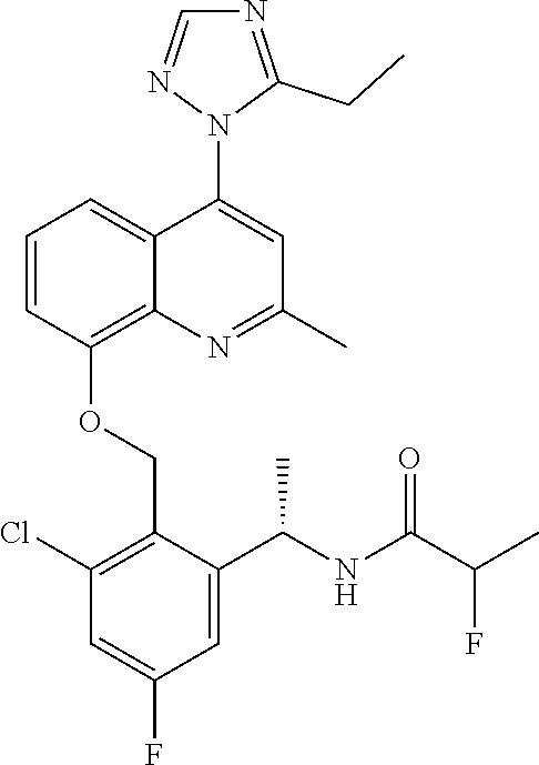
C1=CC(OCC2=C(Cl)C=C(F)C=C2C(NC(C(C)F)=O)C)=C2C(=C1)C(N1C(CC)=NC=N1)=CC(C)=N2
